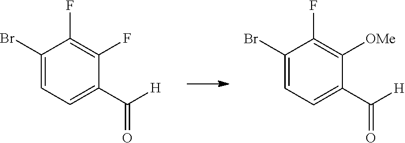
C1(F)=C(F)C(C(=O)[H])=CC=C1Br.C1(F)=C([OMe])C(C(=O)[H])=CC=C1Br
